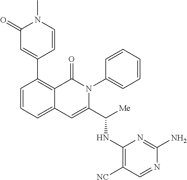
C1(C2=CC(=O)N(C)C=C2)=C2C(=CC=C1)C=C(C([Me])NC1=C([NC])C=NC(N)=N1)N(C1=CC=CC=C1)C2=O
